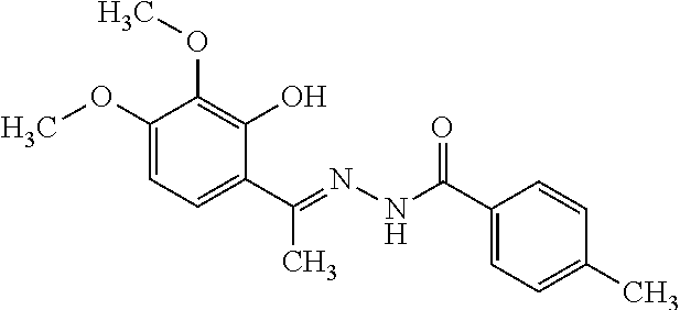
C1(OC)=CC=C(C(=NNC(C2=CC=C(C)C=C2)=O)C)C(O)=C1OC
